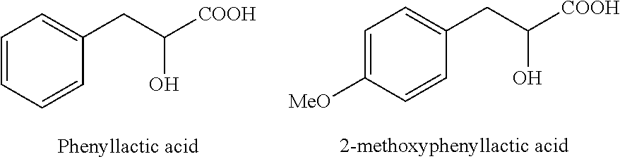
C1=CC=CC(CC([COOH])O)=C1.C1=C([MeO])C=CC(CC(O)[COOH])=C1
